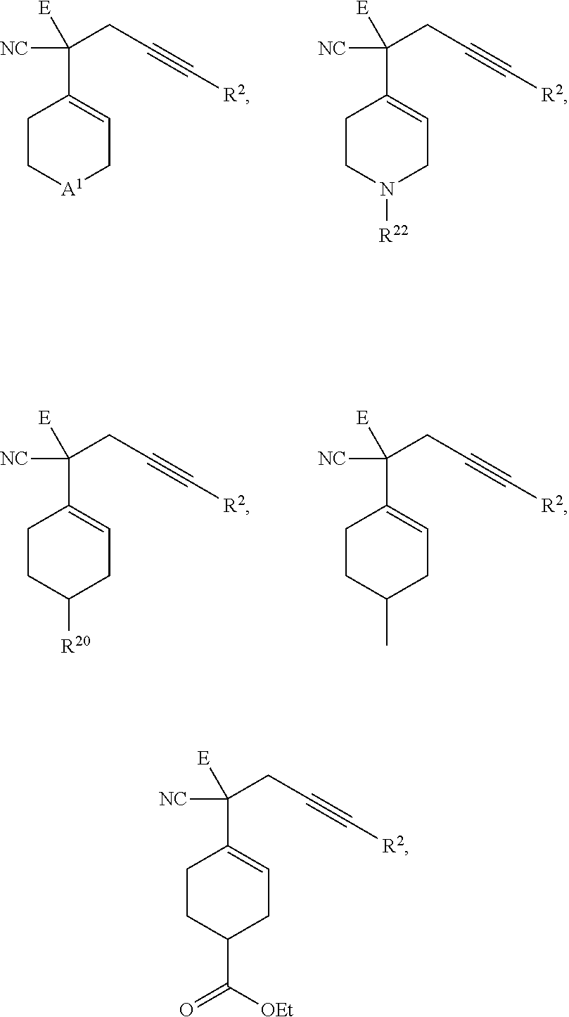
C1C[A1]CC=C1C([NC])(CC#C[R2])[E].C1CN([R22])CC=C1C([NC])(CC#C[R2])[E].C1CC([R20])CC=C1C([NC])(CC#C[R2])[E].C1CC(C)CC=C1C([NC])(CC#C[R2])[E].C1CC(C([OEt])=O)CC=C1C([NC])(CC#C[R2])[E]
